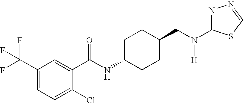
C1(C(F)(F)F)=CC=C(Cl)C(C(NC2CCC(CN(C3=NN=CS3)[H])CC2)=O)=C1
